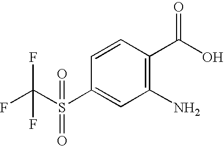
C1(S(C(F)(F)F)(=O)=O)=CC(N)=C(C(O)=O)C=C1
